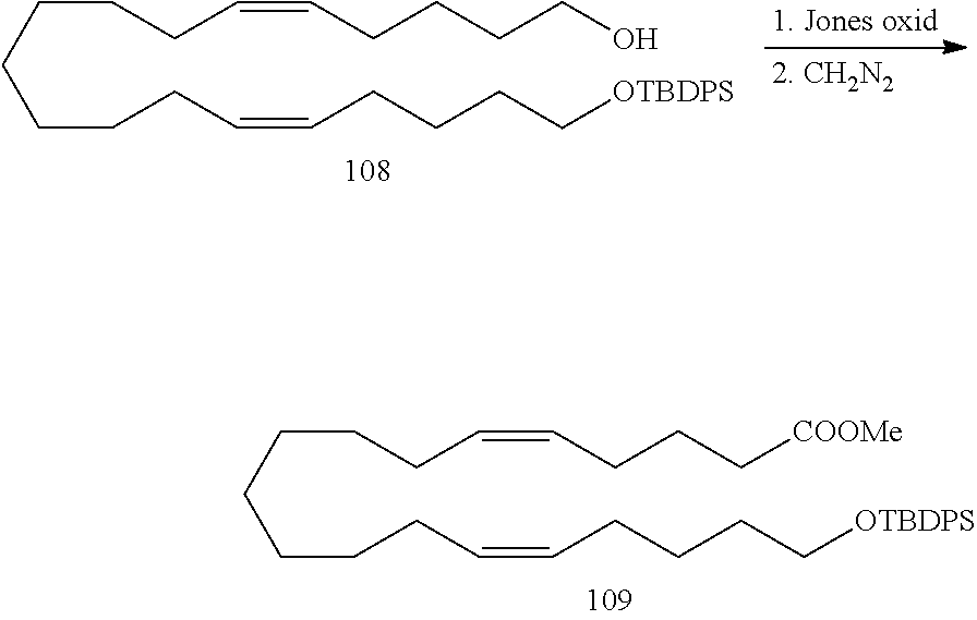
C(CCCC=CCCCCO)CCCC=CCCCC[OTBDPS].C(CCCC=CCCC[COOMe])CCCC=CCCCC[OTBDPS]
